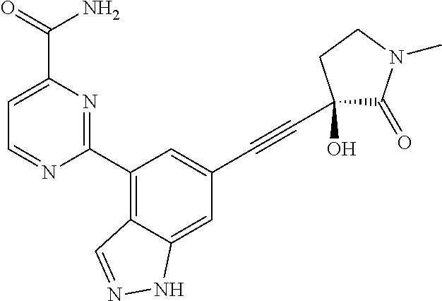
C1=NC(C2=C3C(=CC(C#CC4(O)C(=O)N(C)CC4)=C2)NN=C3)=NC(C(N)=O)=C1
